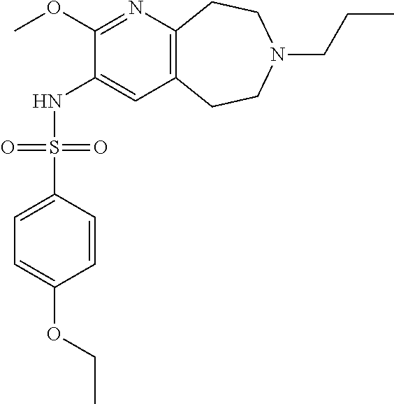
C12=C(CCN(CCC)CC1)C=C(NS(C1=CC=C(OCC)C=C1)(=O)=O)C(OC)=N2
